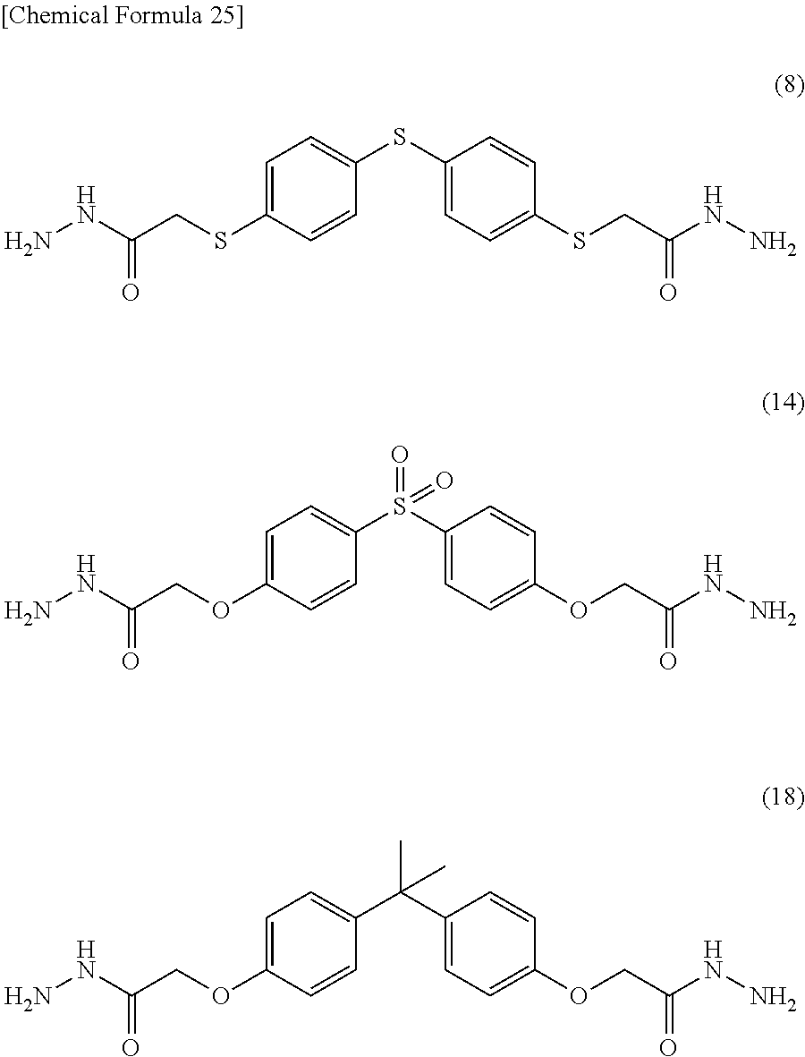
C1=C(SCC(NN)=O)C=CC(SC2=CC=C(SCC(NN)=O)C=C2)=C1.C1=C(OCC(NN)=O)C=CC(S(C2=CC=C(OCC(NN)=O)C=C2)(=O)=O)=C1.C1=C(OCC(NN)=O)C=CC(C(C2=CC=C(OCC(NN)=O)C=C2)(C)C)=C1
